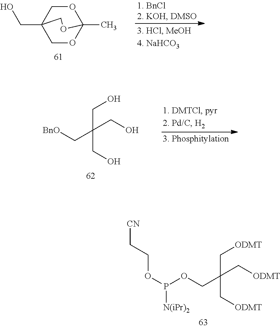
C(C(C[ODMT])(C[ODMT])COP([N(iPr)2])OCC[CN])[ODMT].C1OC2(C)OCC1(CO)CO2.C(C(CO)(CO)C[BnO])O
